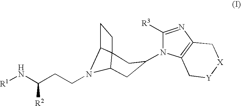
C1([R3])=NC2=C(N1C1CC3N(CCC(N[R1])[R2])C4C3(CC4)C1)C[Y][X]C2
